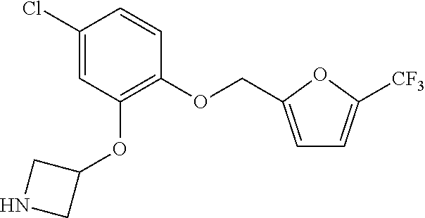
C1(Cl)=CC(OC2CNC2)=C(OCC2=CC=C([CF3])O2)C=C1
